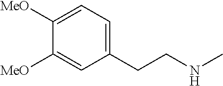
C1([MeO])=CC=C(CCNC)C=C1[MeO]
